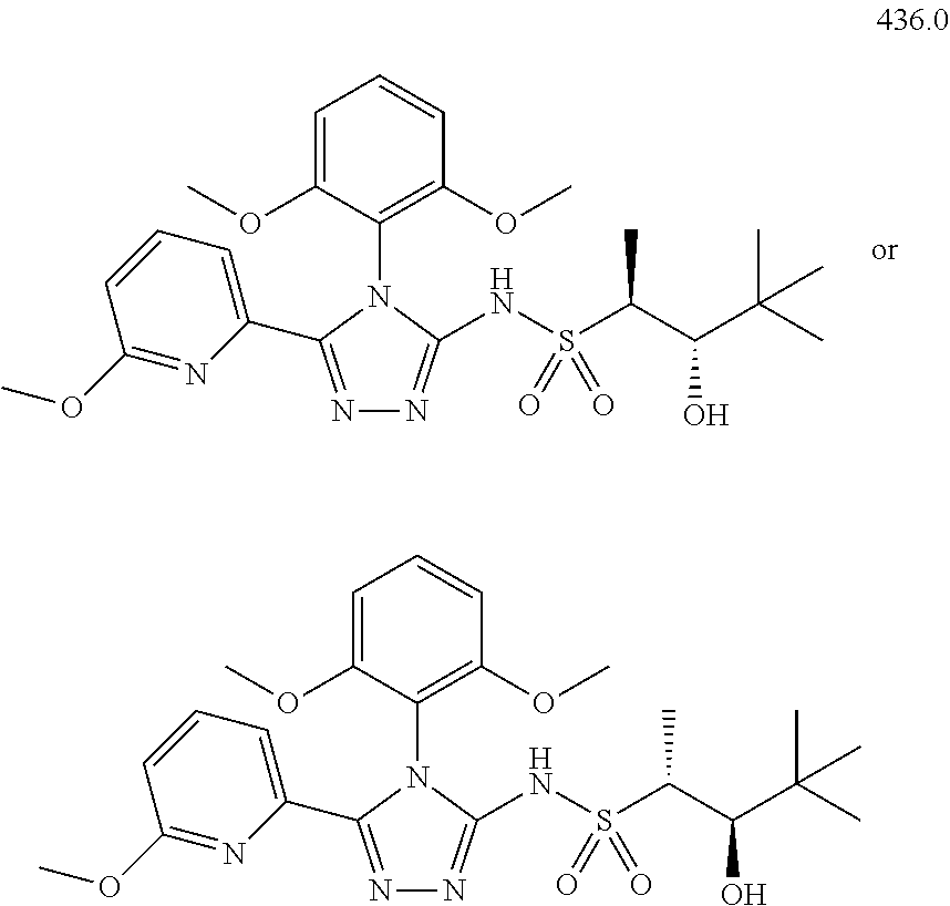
C1=C(OC)C(N2C(C3=CC=CC(OC)=N3)=NN=C2NS(C(C(C(C)(C)C)O)C)(=O)=O)=C(OC)C=C1.C1=C(OC)C(N2C(C3=CC=CC(OC)=N3)=NN=C2NS(C(C(C(C)(C)C)O)C)(=O)=O)=C(OC)C=C1
